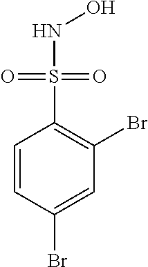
C1=CC(Br)=CC(Br)=C1S(=O)(=O)NO
